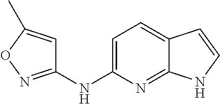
C1(NC2=CC=C3C(=N2)NC=C3)=NOC(C)=C1
